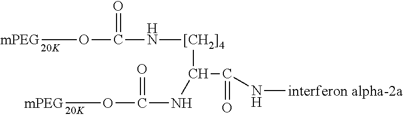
[mPEG]OC(N[[CH2]4]C(C(=O)N[interferon alpha-2a])NC(=O)O[mPEG])=O
